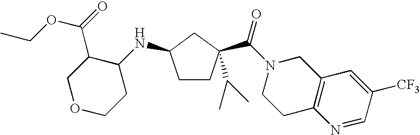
C1CC(C(N2CCC3=C(C2)C=C([CF3])C=N3)=O)(C(C)C)CC1NC1C(C(=O)OCC)COCC1
